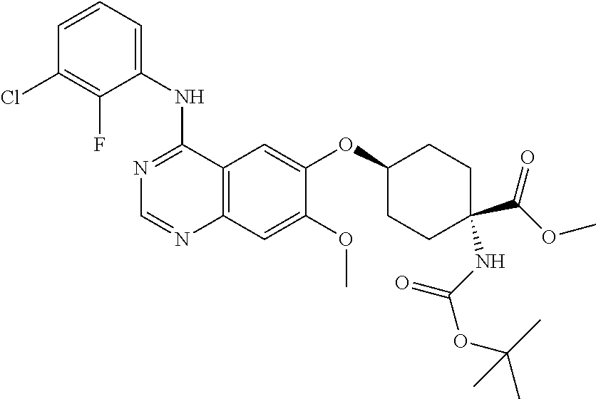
C1=CC=C(NC2=NC=NC3=C2C=C(OC2CCC(C(OC)=O)(NC(OC(C)(C)C)=O)CC2)C(OC)=C3)C(F)=C1Cl
